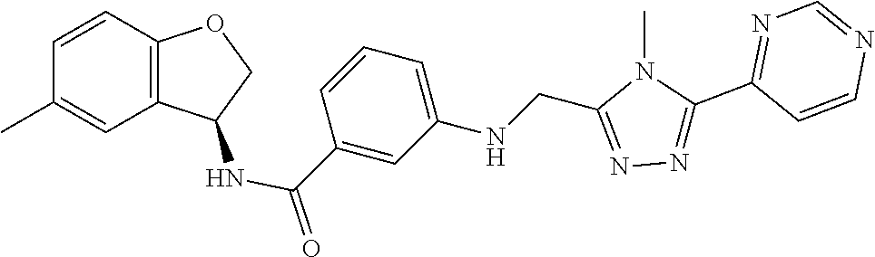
N1=C(CNC2=CC=CC(C(NC3C4=C(C=CC(C)=C4)OC3)=O)=C2)N(C)C(C2=NC=NC=C2)=N1
